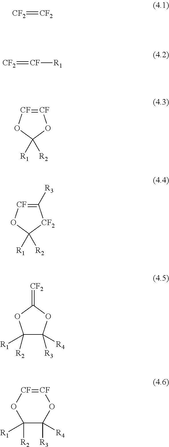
[CF2]=[CF2].[CF2]=[CF][R1].[CF]1=[CF]OC([R1])([R2])O1.C1([R3])=[CF]OC([R1])([R2])[CF2]1.C1([R2])([R1])C([R4])([R3])OC(=[CF2])O1.C1([R2])([R1])C([R4])([R3])O[CF]=[CF]O1
